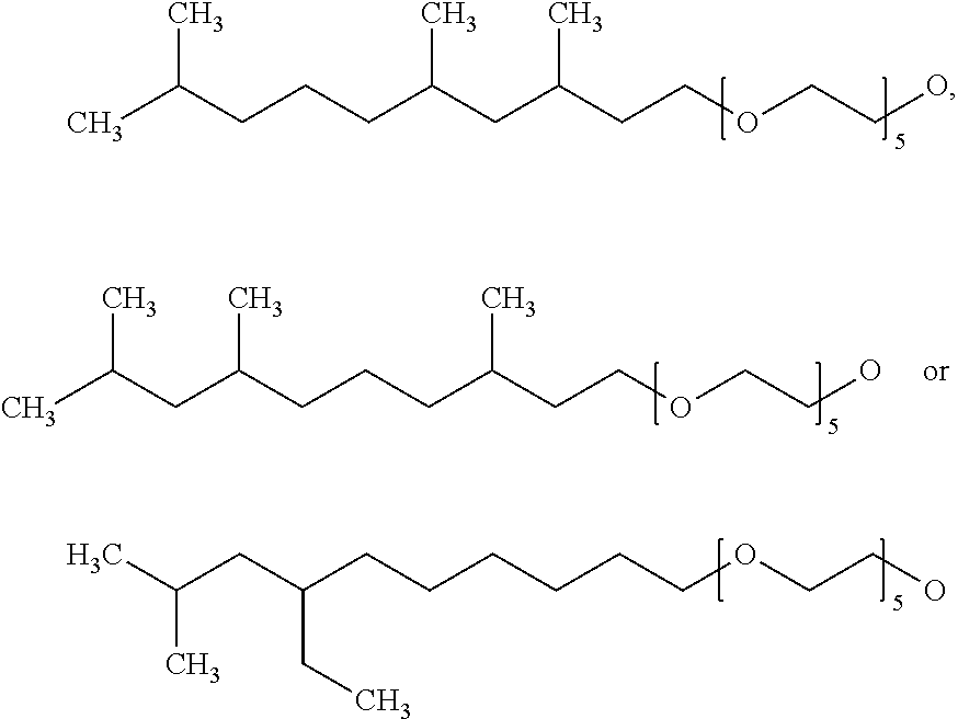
CC(CCCC(CC(CCOCCO)C)C)C.CC(CC(CCCCCCOCCO)CC)C.CC(CC(CCCC(CCOCCO)C)C)C
